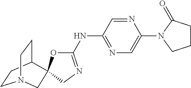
C1(NC2=NCC3(O2)C2CCN(CC2)C3)=NC=C(N2CCCC2=O)N=C1
